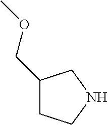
C1(COC)CCNC1
